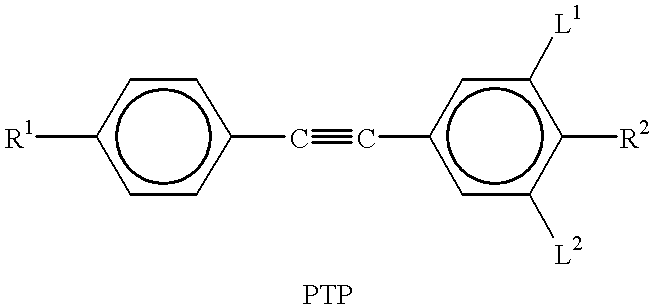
[R1]c1ccc(C#Cc2cc([L2])c([R2])c([L1])c2)cc1
